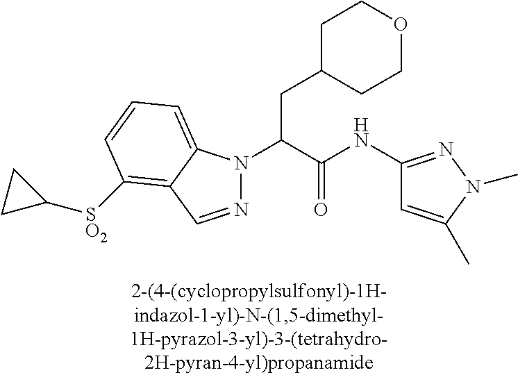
C1C(CC(N2N=CC3=C([SO2]C4CC4)C=CC=C23)C(NC2=NN(C)C(C)=C2)=O)CCOC1
